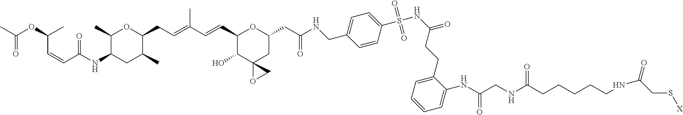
C1(C)C(NC(C=CC(OC(C)=O)C)=O)CC(C)C(CC=C(C=CC2C(O)C3(CC(CC(NCC4=CC=C(S(NC(=O)CCC5=CC=CC=C5NC(CNC(CCCCCNC(=O)CS[X])=O)=O)(=O)=O)C=C4)=O)O2)OC3)C)O1
